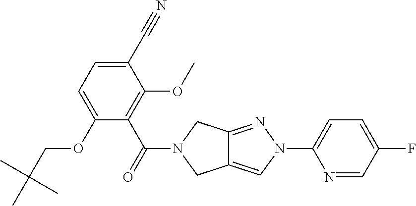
C12=CN(C3=CC=C(F)C=N3)N=C1CN(C(=O)C1=C(OC)C(C#N)=CC=C1OCC(C)(C)C)C2
